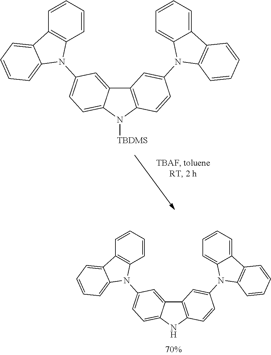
C12=C(NC3=CC=C(N4C5=C(C6=CC=CC=C46)C=CC=C5)C=C13)C=CC(N1C3=C(C4=CC=CC=C14)C=CC=C3)=C2.C12=C(N([TBDMS])C3=CC=C(N4C5=C(C6=CC=CC=C46)C=CC=C5)C=C13)C=CC(N1C3=C(C4=CC=CC=C14)C=CC=C3)=C2
